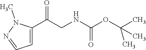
C1=C(C(CNC(OC(C)(C)C)=O)=O)N(C)N=C1
